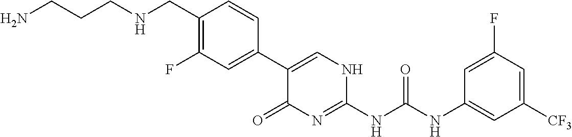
NCCCNCC1=C(F)C=C(C2=CNC(NC(NC3=CC([CF3])=CC(F)=C3)=O)=NC2=O)C=C1
